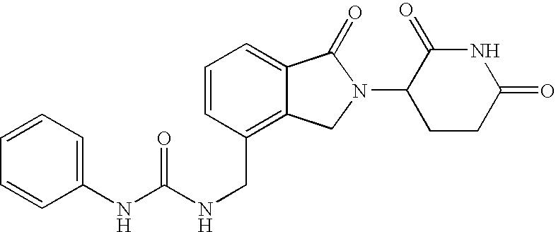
C1=CC(CNC(=O)NC2=CC=CC=C2)=C2C(=C1)C(=O)N(C1CCC(=O)NC1=O)C2
